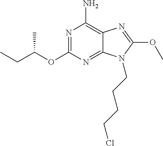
N1=C(OC(CC)C)N=C2C(=C1N)N=C(OC)N2CCCCCl
